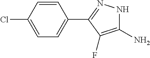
C1(N)=C(F)C(C2=CC=C(Cl)C=C2)=NN1
